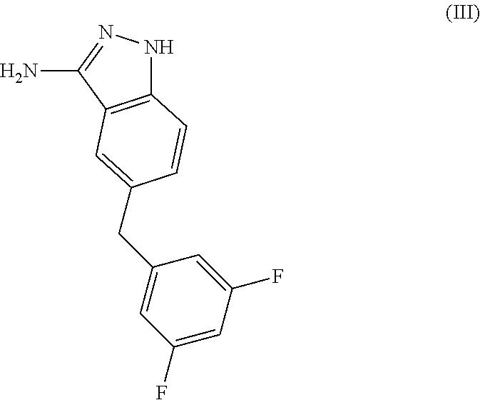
C12=C(C(N)=NN1)C=C(CC1=CC(F)=CC(F)=C1)C=C2
